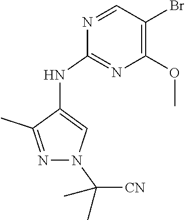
N1=CC(Br)=C(OC)N=C1NC1=CN(C([CN])(C)C)N=C1C
